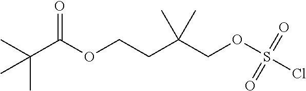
CC(C(OCCC(COS(Cl)(=O)=O)(C)C)=O)(C)C
